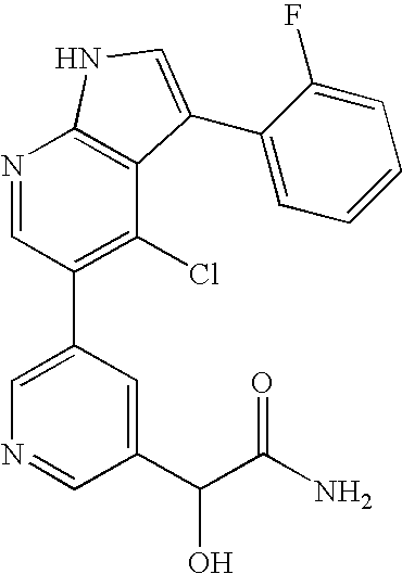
N1=CC(C2=CN=CC(C(O)C(N)=O)=C2)=C(Cl)C2=C1NC=C2C1=CC=CC=C1F
